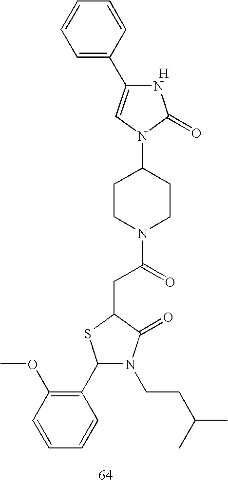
[H].C1=C(C2=CN(C3CCN(C(=O)CC4SC(C5=C(OC)C=CC=C5)N(CCC(C)C)C4=O)CC3)C(=O)N2)C=CC=C1
